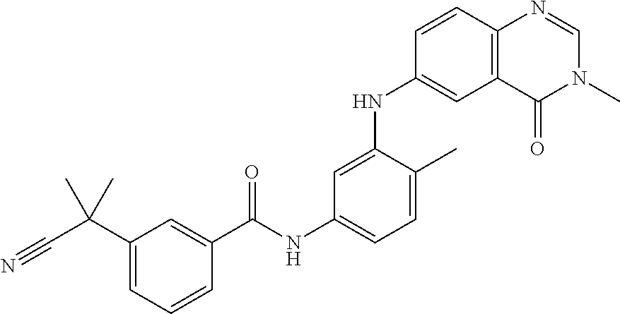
C1=CC2=C(C=C1NC1=CC(NC(C3=CC(C(C#N)(C)C)=CC=C3)=O)=CC=C1C)C(=O)N(C)C=N2
